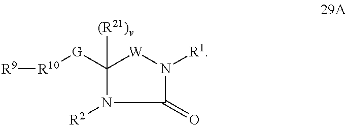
[R10]([G]C1([(R21)v])N([R2])C(=O)N([R1])[W]1)[R9]
